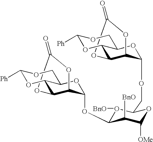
C1(=O)OC2C3OC([Ph])OCC3OC(OC3C([BnO])C([OMe])OC(COC4C5C(C6OC([Ph])OCC6O4)OC(=O)O5)O3[BnO])C2O1
